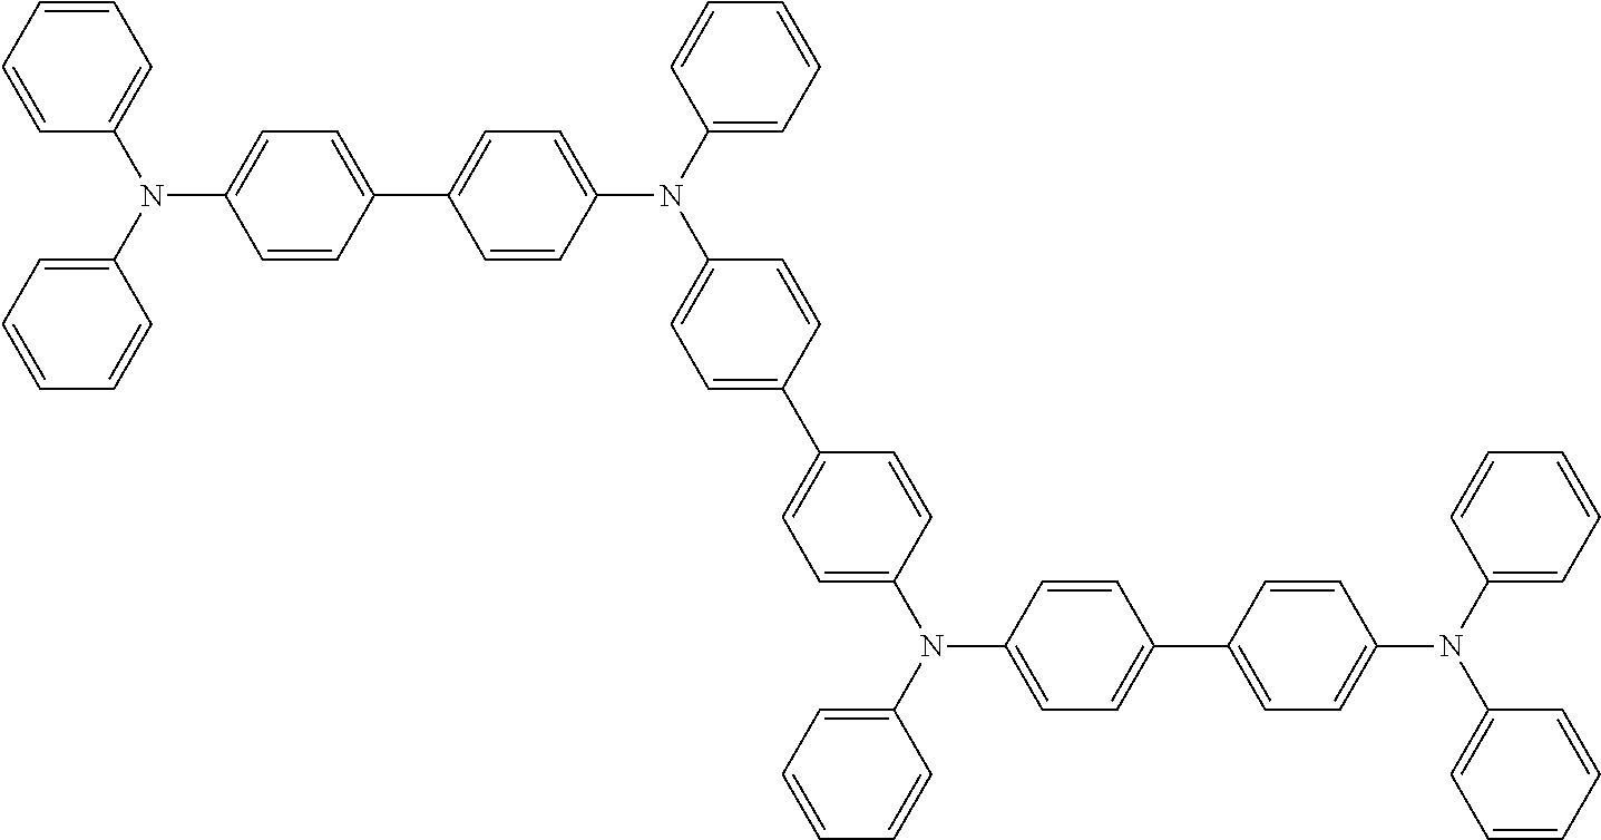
C1=CC=CC=C1N(C1=CC=CC=C1)C1=CC=C(C2=CC=C(N(C3=CC=CC=C3)C3=CC=C(C4=CC=C(N(C5=CC=CC=C5)C5=CC=C(C6=CC=C(N(C7=CC=CC=C7)C7=CC=CC=C7)C=C6)C=C5)C=C4)C=C3)C=C2)C=C1
